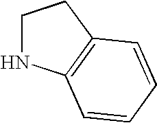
C1NC2=C(C1)C=CC=C2
